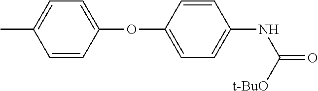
CC1=CC=C(OC2=CC=C(NC(=O)[t-BuO])C=C2)C=C1
